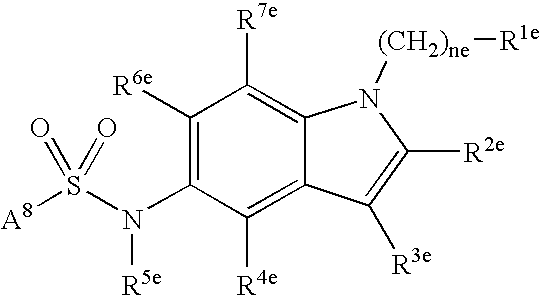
[A8]S(N(C1=C([R6e])C([R7e])=C2C(=C1[R4e])C([R3e])=C([R2e])N2[(CH2)ne][R1e])[R5e])(=O)=O
